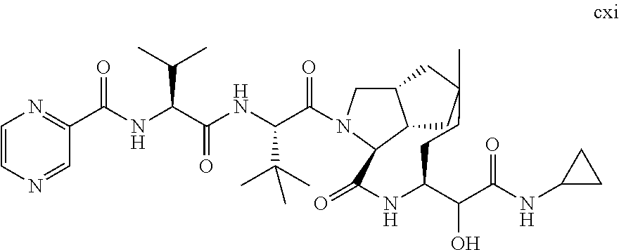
C1(C(NC(C(=O)NC(C(=O)N2C3C(=O)NC(C(C(=O)NC4CC4)O)CCC4(C)CC3C(C2)C4)C(C)(C)C)C(C)C)=O)=NC=CN=C1
